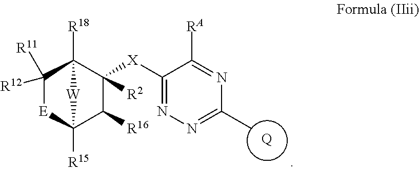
[Q].C1([X]C2([R2])C3([R18])C([R12])([R11])[E]C([R15])(C2[R16])[W]3)=NN=C(C)N=C1[RA]
